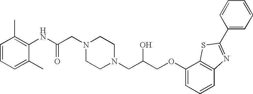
C1=CC=C(C)C(NC(CN2CCN(CC(COC3=CC=CC4=C3SC(C3=CC=CC=C3)=N4)O)CC2)=O)=C1C
